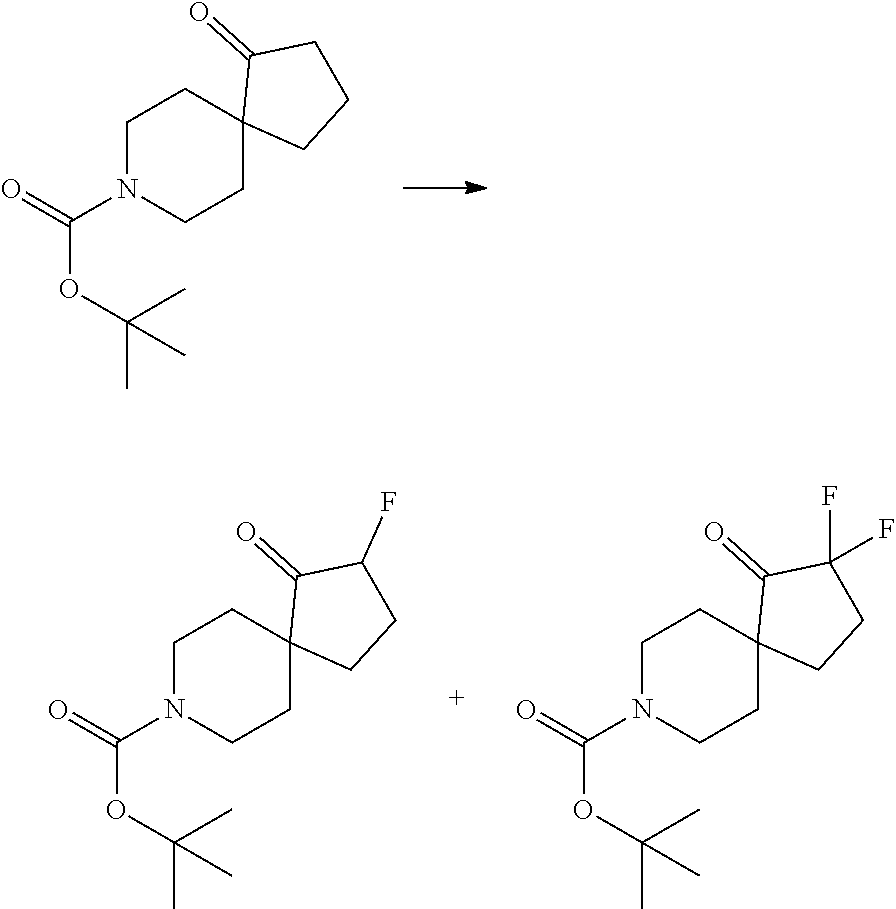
C1N(C(=O)OC(C)(C)C)CCC2(C1)CCCC2=O.C1N(C(=O)OC(C)(C)C)CCC2(C1)CCC(F)C2=O.C1N(C(=O)OC(C)(C)C)CCC2(C1)CCC(F)(F)C2=O
